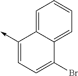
C1(->C)=CC=C(Br)C2=CC=CC=C12
